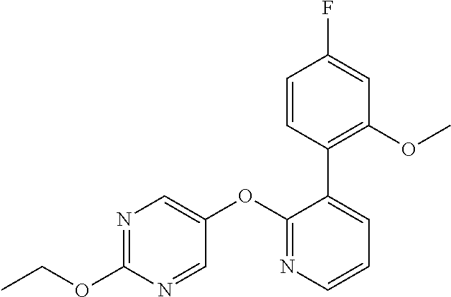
N1=C(OCC)N=CC(OC2=NC=CC=C2C2=C(OC)C=C(F)C=C2)=C1
